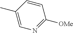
C1=CC(C)=CN=C1[OMe]
